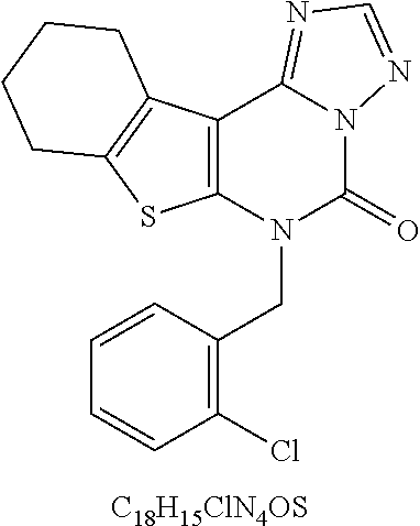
C12=C(N(CC3=C(Cl)C=CC=C3)C(=O)N3C1=NC=N3)SC1=C2CCCC1.[C18H15ClN4OS]
